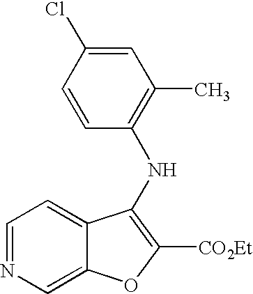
C1=NC=C2C(=C1)C(NC1=C(C)C=C(Cl)C=C1)=C([CO2Et])O2
